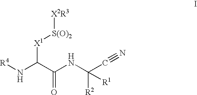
[X1](C(C(NC(C#N)([R2])[R1])=O)N[R4])[S(O)2][X2R3]
